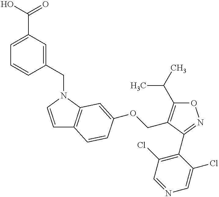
C12=C(C=CC(OCC3=C(C(C)C)ON=C3C3=C(Cl)C=NC=C3Cl)=C1)C=CN2CC1=CC(C(=O)O)=CC=C1
